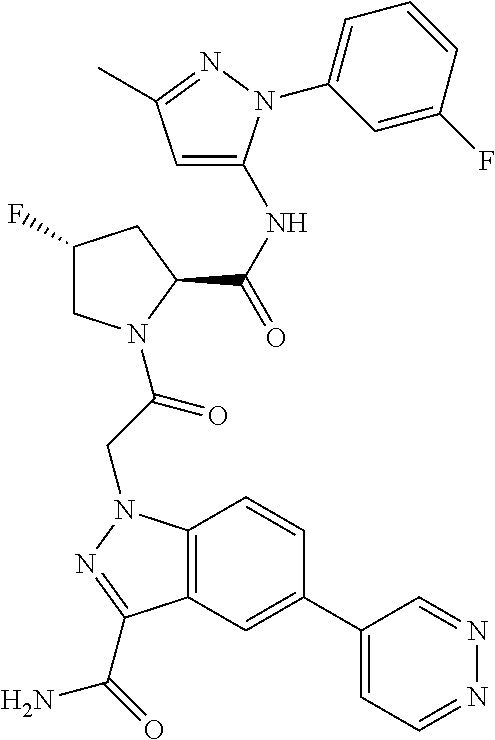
C12=C(C=C(C3=CC=NN=C3)C=C1)C(C(N)=O)=NN2CC(=O)N1CC(F)CC1C(=O)NC1=CC(C)=NN1C1=CC=CC(F)=C1
